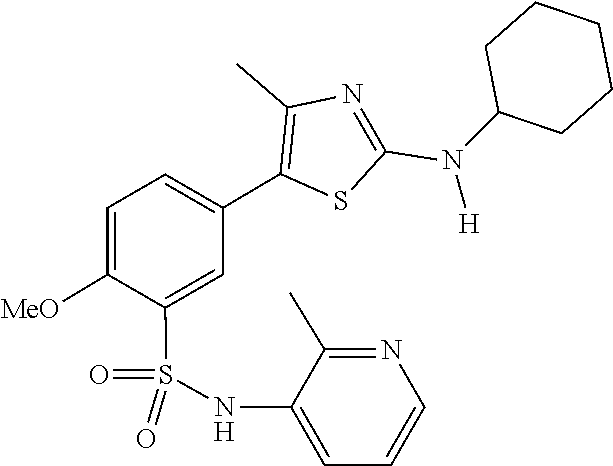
O=S(NC1=CC=CN=C1C)(=O)C1=CC(C2=C(C)N=C(N(C3CCCCC3)[H])S2)=CC=C1[MeO]
